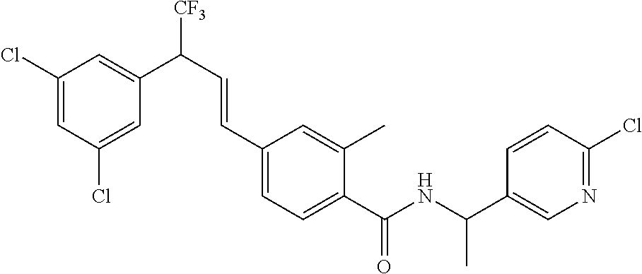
C(C1=CC=C(C(NC(C2=CN=C(Cl)C=C2)C)=O)C(C)=C1)=CC(C1=CC(Cl)=CC(Cl)=C1)[CF3]
